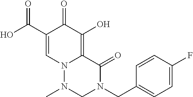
C1=CC(CN2C(=O)C3=C(O)C(=O)C(C(O)=O)=CN3N(C)C2)=CC=C1F
